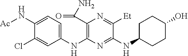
C1(NC2=C(C(N)=O)N=C([Et])C(NC3CCC(O)CC3)=N2)=CC=C(N[Ac])C(Cl)=C1
